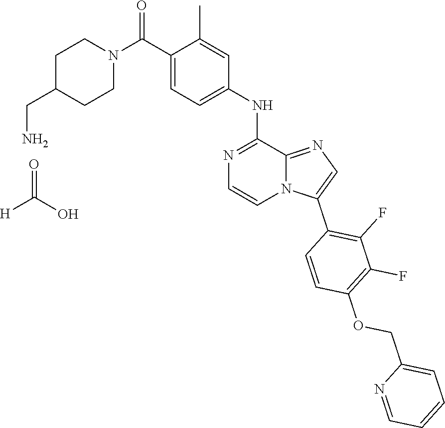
N1(C(C2=CC=C(NC3=NC=CN4C3=NC=C4C3=C(F)C(F)=C(OCC4=CC=CC=N4)C=C3)C=C2C)=O)CCC(CN)CC1.O=C(O)[H]
